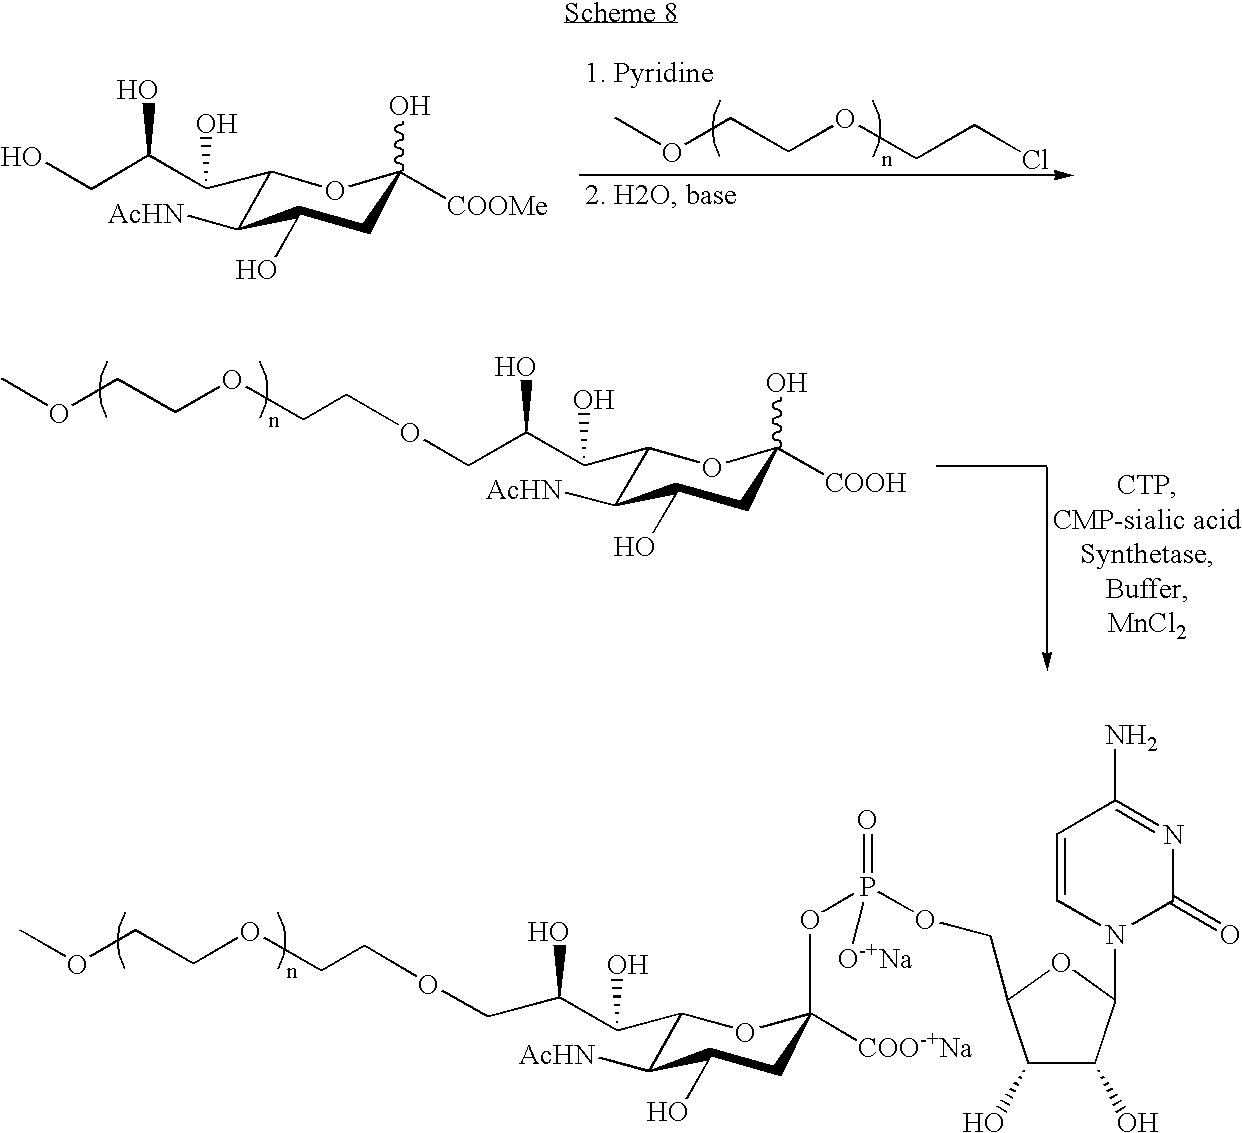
O(P(OCC1C(O)C(O)C(N2C(=O)N=C(N)C=C2)O1)(=O)[O-+Na])C1([COO-+Na])CC(O)C([AcHN])C(C(C(O)COCCOCCOC)O)O1.C1(C(C(COCCOCCOC)O)O)C([AcHN])C(O)CC([COOH])(O)O1.C1(C(C(CO)O)O)C([AcHN])C(O)CC([COOMe])(O)O1.C(OCCOC)CCl
